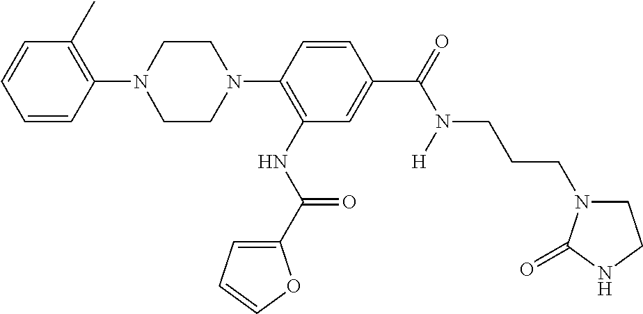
C1(N2CCN(C3=C(NC(=O)C4=CC=CO4)C=C(C(=O)N(CCCN4CCNC4=O)[H])C=C3)CC2)=C(C)C=CC=C1
